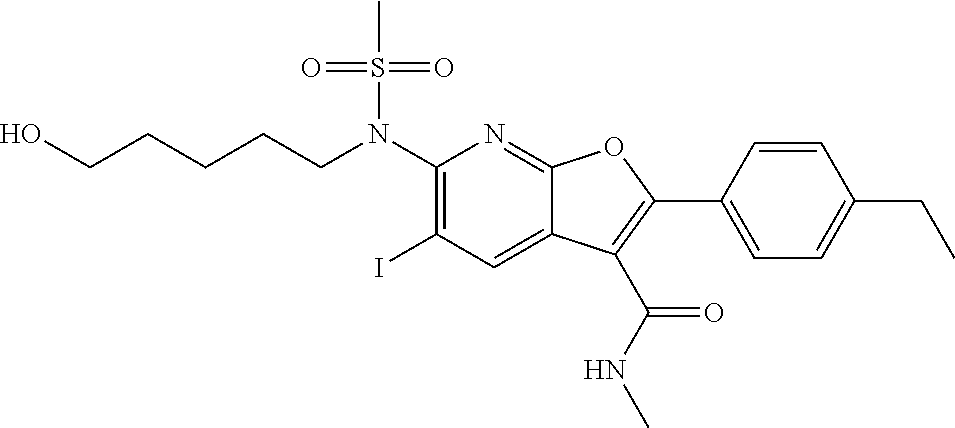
C(CN(C1=C(I)C=C2C(=N1)OC(C1=CC=C(CC)C=C1)=C2C(NC)=O)S(C)(=O)=O)CCCO
